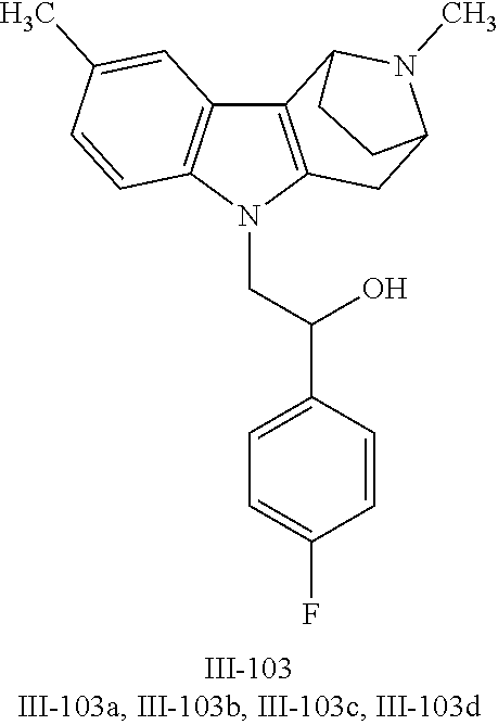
N1(CC(C2=CC=C(F)C=C2)O)C2=C(C3=C1C=CC(C)=C3)C1N(C)C(C2)CC1
